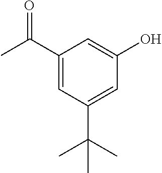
C1(C(C)=O)=CC(C(C)(C)C)=CC(O)=C1
